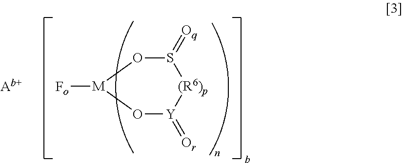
S1(=[Oq])O[M]([Fo])O[Y](=[Or])[(R6)p]1
